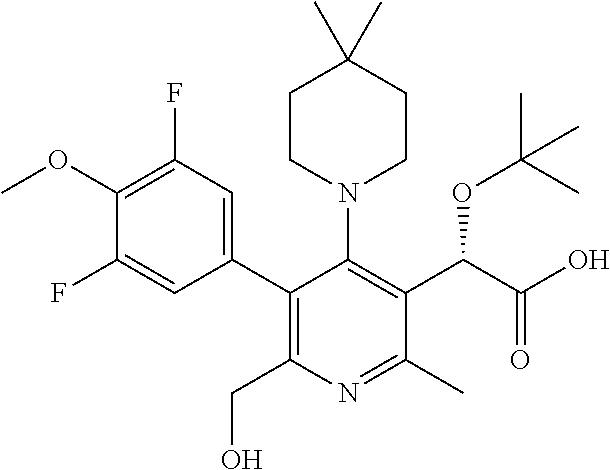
C1CN(C2=C(C(C(=O)O)OC(C)(C)C)C(C)=NC(CO)=C2C2=CC(F)=C(OC)C(F)=C2)CCC1(C)C
